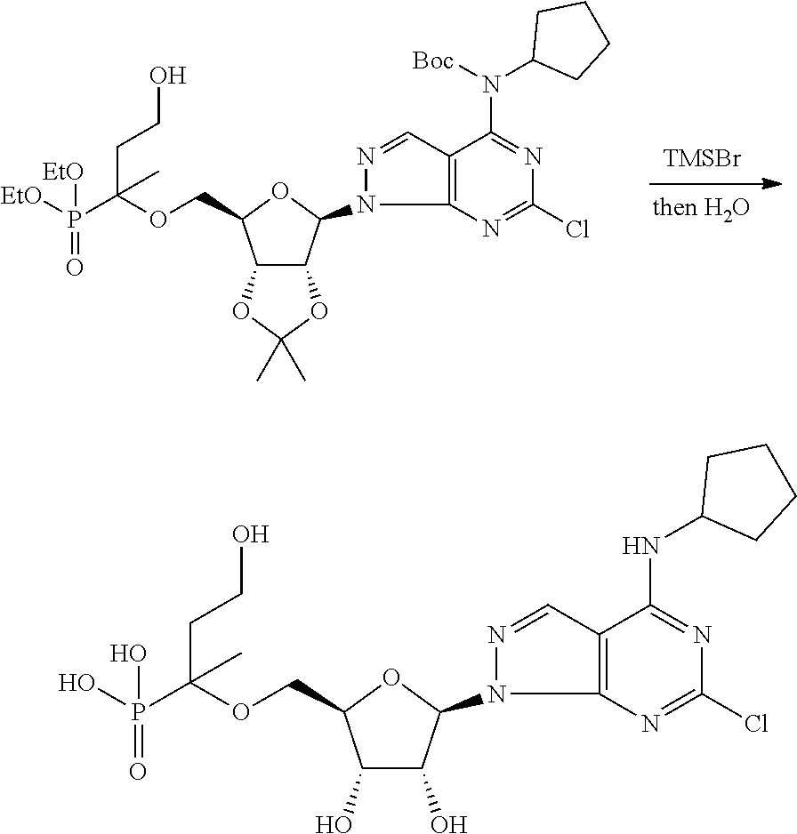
C12C(OC(C)(C)O1)C(N1C3=C(C=N1)C(N(C1CCCC1)[Boc])=NC(Cl)=N3)OC2COC(P(=O)([EtO])[EtO])(CCO)C.[TMSBr].C1(O)C(O)C(N2C3=C(C=N2)C(NC2CCCC2)=NC(Cl)=N3)OC1COC(P(=O)(O)O)(CCO)C
